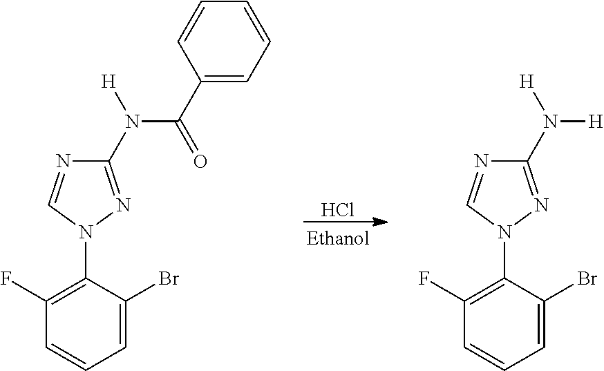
C1(N([H])C(C2=CC=CC=C2)=O)=NN(C2=C(F)C=CC=C2Br)C=N1.Cl.C1(N([H])[H])=NN(C2=C(F)C=CC=C2Br)C=N1
